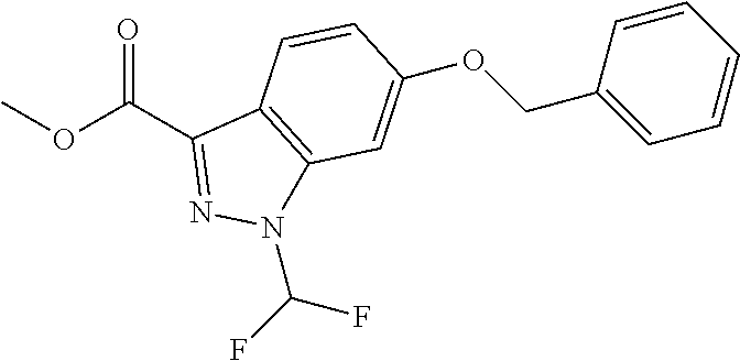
O(C(C1=NN(C(F)F)C2=C1C=CC(OCC1=CC=CC=C1)=C2)=O)C
